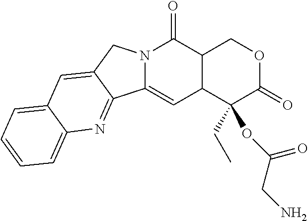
C12C(C(CC)(OC(=O)CN)C(=O)OC1)C=C1N(C2=O)CC2=CC3=CC=CC=C3N=C12
